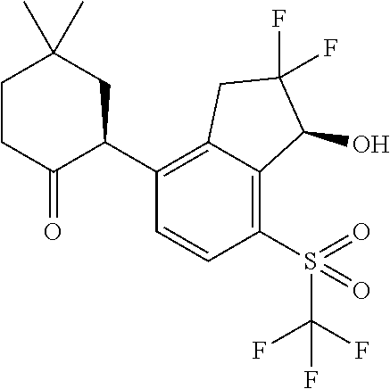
C1(C2=C3C(=C(S(C(F)(F)F)(=O)=O)C=C2)C(O)C(F)(F)C3)CC(C)(C)CCC1=O
